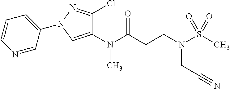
N(C(CCN(S(C)(=O)=O)CC#N)=O)(C)C1=CN(C2=CC=CN=C2)N=C1Cl
